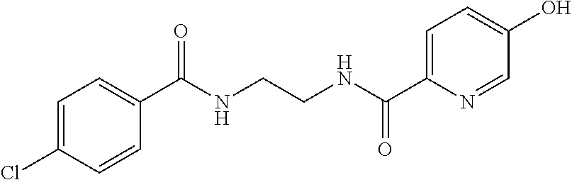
C1=C(C(NCCNC(C2=CC=C(Cl)C=C2)=O)=O)N=CC(O)=C1
